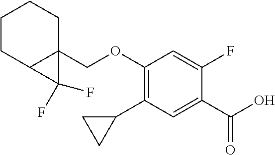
C1CC2C(COC3=C(C4CC4)C=C(C(O)=O)C(F)=C3)(CC1)C2(F)F
